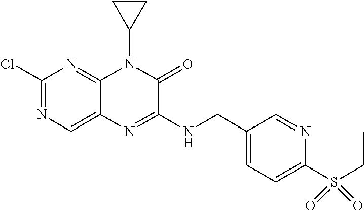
C1(Cl)=NC=C2C(=N1)N(C1CC1)C(=O)C(NCC1=CC=C(S(CC)(=O)=O)N=C1)=N2
